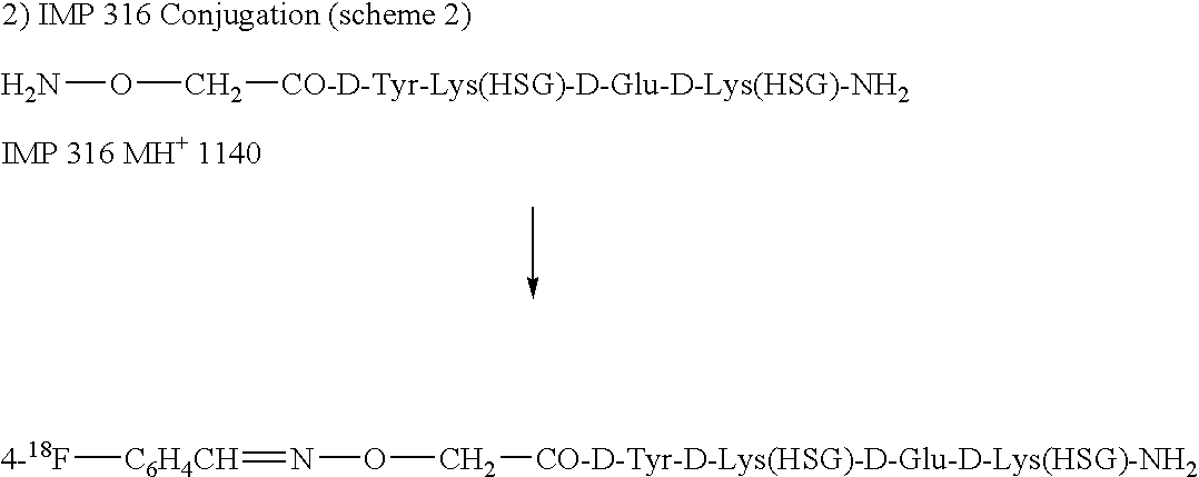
NOC[CO-D-Tyr-Lys(HSG)-D-Glu-D-Lys(HSG)-NH2].[4-18F][C6H4CH]=NOC[CO-D-Tyr-D-Lys(HSG)-D-Glu-D-Lys(HSG)-NH2]
